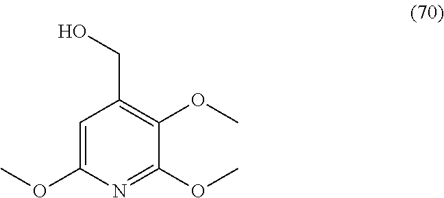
C1=C(OC)N=C(OC)C(OC)=C1CO
